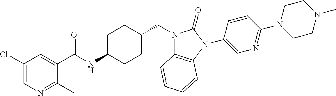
C1(C(NC2CCC(CN3C4=C(N(C5=CN=C(N6CCN(C)CC6)C=C5)C3=O)C=CC=C4)CC2)=O)=CC(Cl)=CN=C1C
